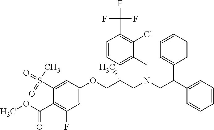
C1(S(=O)(C)=O)=CC(OCC(CN(CC(C2=CC=CC=C2)C2=CC=CC=C2)CC2=CC=CC(C(F)(F)F)=C2Cl)C)=CC(F)=C1C(=O)OC
